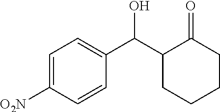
C1=C([O2N])C=CC(C(C2CCCCC2=O)O)=C1
